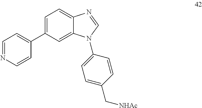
C1=C(C2=CC=NC=C2)C=C2C(=C1)N=CN2C1=CC=C(C[NHAc])C=C1
